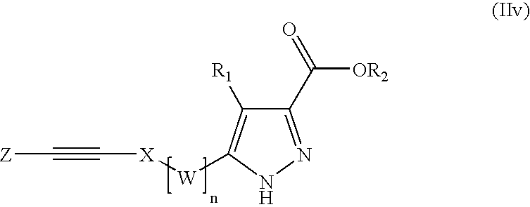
C1(C(=O)[OR2])=NNC([W][X]C#C[Z])=C1[R1]
